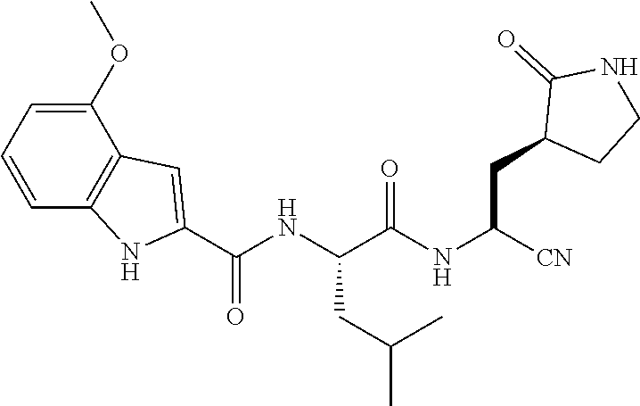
C1=CC=C(OC)C2=C1NC(C(NC(C(NC([CN])CC1CCNC1=O)=O)CC(C)C)=O)=C2
